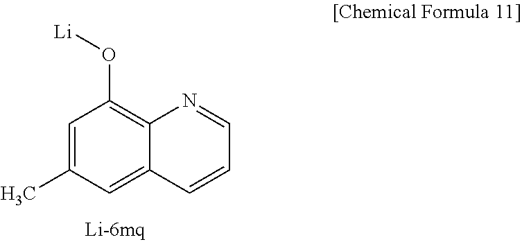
C1=C(C)C=C2C(=C1O[Li])N=CC=C2
